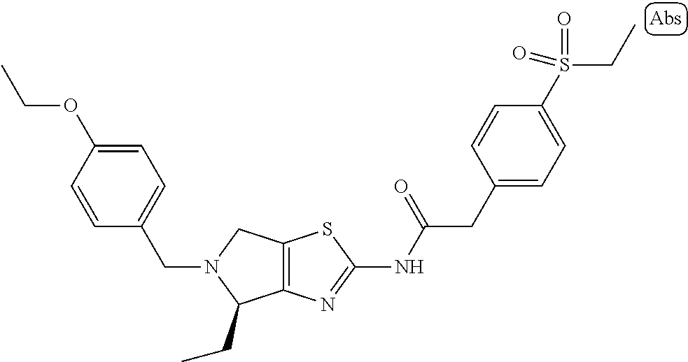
C12=C(N=C(NC(CC3=CC=C(S(CC)(=O)=O)C=C3)=O)S1)C(CC)N(CC1=CC=C(OCC)C=C1)C2
